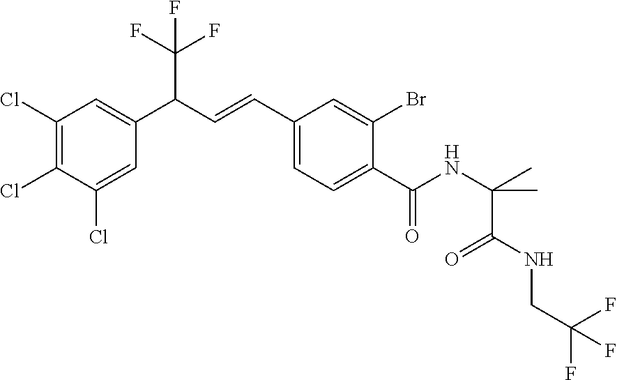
C1(Cl)=C(Cl)C(Cl)=CC(C(C=CC2=CC=C(C(NC(C)(C(=O)NCC(F)(F)F)C)=O)C(Br)=C2)C(F)(F)F)=C1
